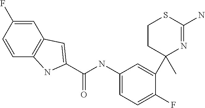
C1(C)(C2=CC(NC(=O)C3=CC4=C(C=CC(F)=C4)N3)=CC=C2F)N=C(N)SCC1
